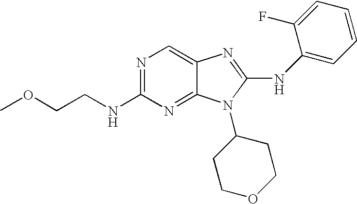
N1=C(NCCOC)N=C2C(=C1)N=C(NC1=CC=CC=C1F)N2C1CCOCC1
